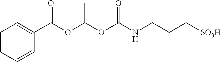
C1(C(OC(OC(NCCC[SO3H])=O)C)=O)=CC=CC=C1
